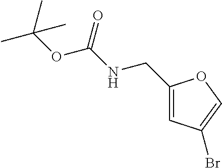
C1(CNC(OC(C)(C)C)=O)=CC(Br)=CO1
